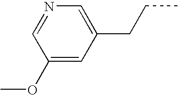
C1(OC)=CC(CCC)=CN=C1
